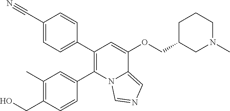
C1(C#N)=CC=C(C2=C(C3=CC(C)=C(CO)C=C3)N3C(=CN=C3)C(OCC3CN(C)CCC3)=C2)C=C1
